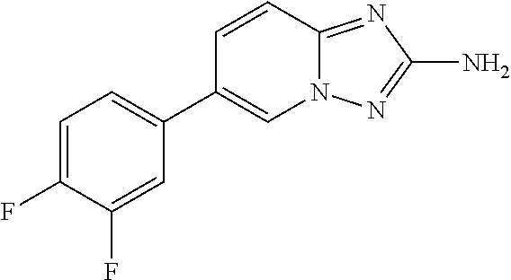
C12=NC(N)=NN1C=C(C1=CC=C(F)C(F)=C1)C=C2
